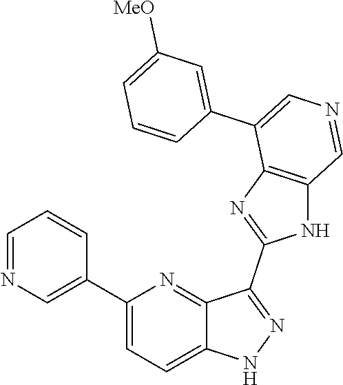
C1(C2=CN=CC=C2)=CC=C2C(=N1)C(C1=NC3=C(N1)C=NC=C3C1=CC([MeO])=CC=C1)=NN2
